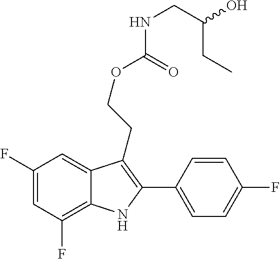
C1(C2=C(CCOC(=O)NCC(O)CC)C3=CC(F)=CC(F)=C3N2)=CC=C(F)C=C1
